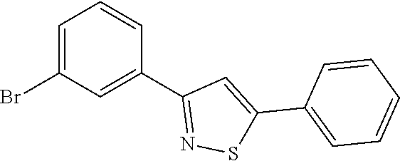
C1=C(Br)C=C(C2=NSC(C3=CC=CC=C3)=C2)C=C1
